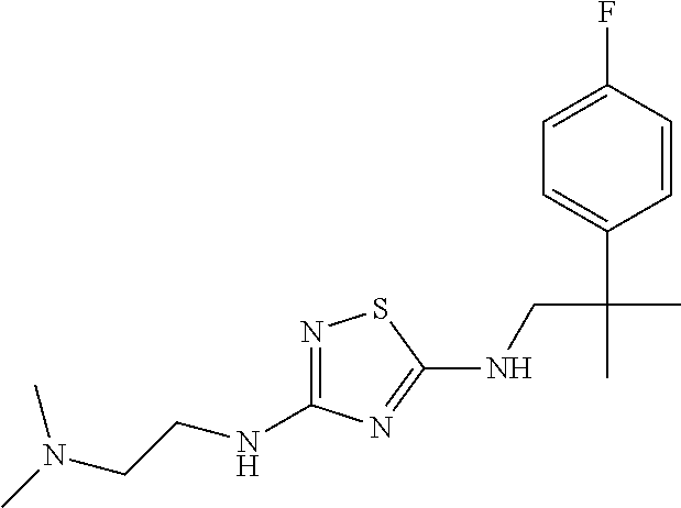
N1=C(NCCN(C)C)N=C(NCC(C)(C2=CC=C(F)C=C2)C)S1
